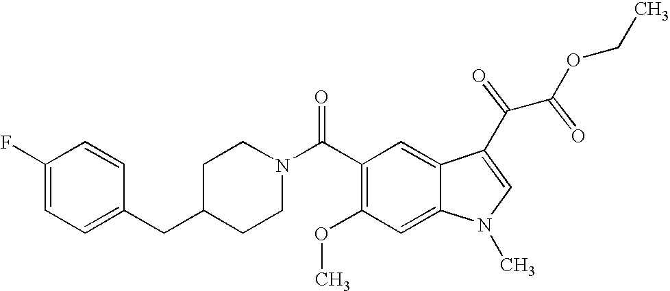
C1(F)=CC=C(CC2CCN(C(C3=C(OC)C=C4C(=C3)C(C(C(OCC)=O)=O)=CN4C)=O)CC2)C=C1
